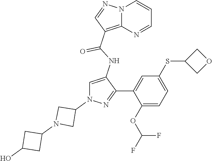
C1=C(NC(=O)C2=C3N(C=CC=N3)N=C2)C(C2=CC(SC3COC3)=CC=C2OC(F)F)=NN1C1CN(C2CC(O)C2)C1
